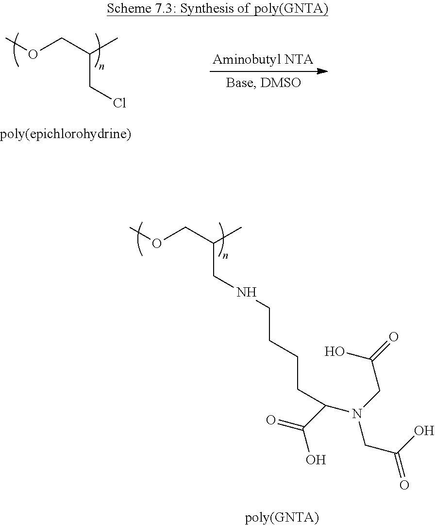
COCC(C)CCl.COCC(C)CNCCCCC(N(CC(=O)O)CC(O)=O)C(=O)O
